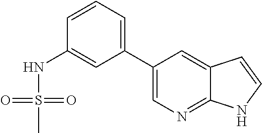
C12=NC=C(C3=CC=CC(NS(C)(=O)=O)=C3)C=C1C=CN2
